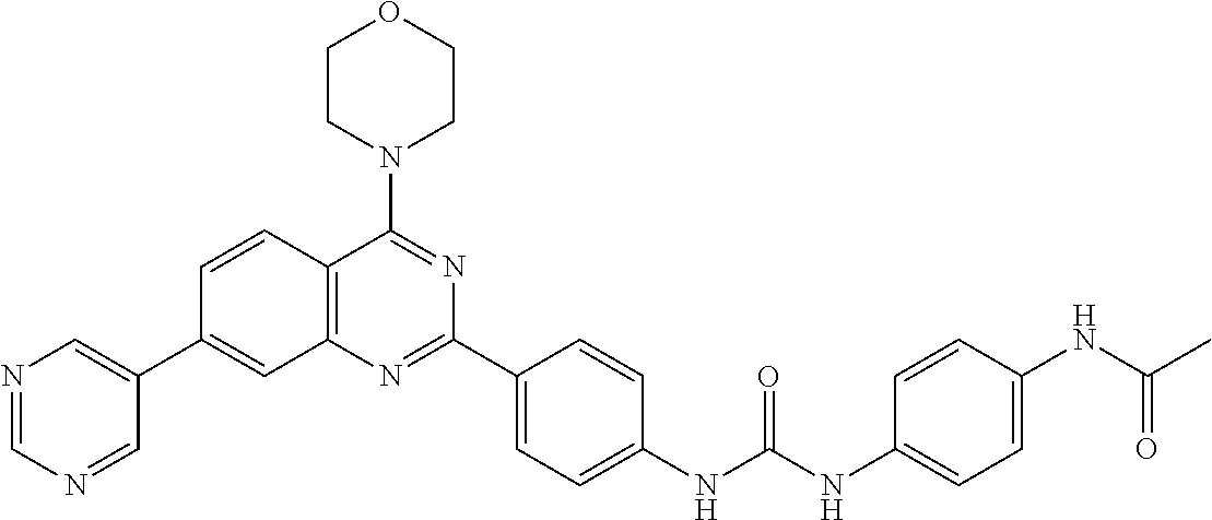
C1=CC2=C(C=C1C1=CN=CN=C1)N=C(C1=CC=C(NC(NC3=CC=C(NC(C)=O)C=C3)=O)C=C1)N=C2N1CCOCC1
